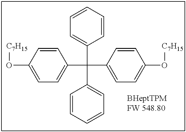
[C7H15]OC1=CC=C(C(C2=CC=C(O[C7H15])C=C2)(C2=CC=CC=C2)C2=CC=CC=C2)C=C1
